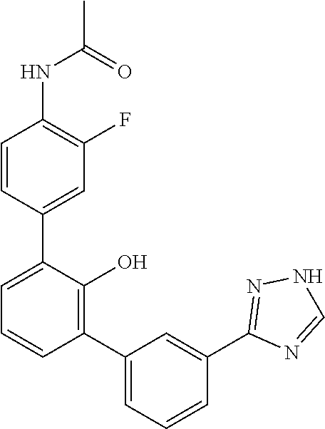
C1(NC(C)=O)=C(F)C=C(C2=CC=CC(C3=CC=CC(C4=NNC=N4)=C3)=C2O)C=C1
